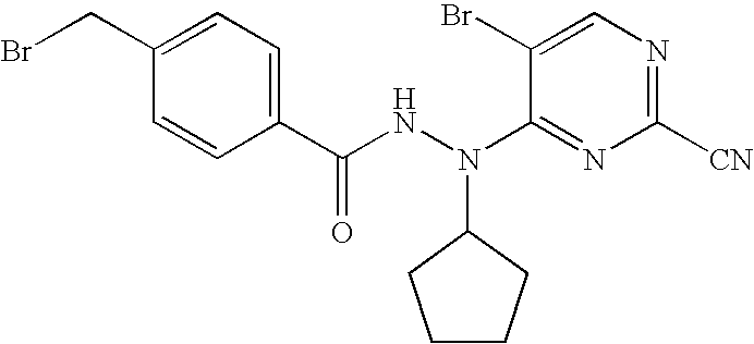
C1=C(Br)C(N(NC(C2=CC=C(CBr)C=C2)=O)C2CCCC2)=NC([CN])=N1
